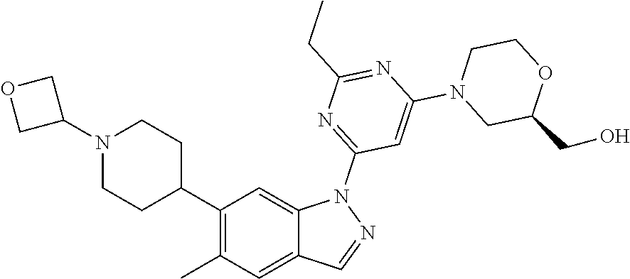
C1(C2CCN(C3COC3)CC2)=C(C)C=C2C(=C1)N(C1=NC(CC)=NC(N3CC(CO)OCC3)=C1)N=C2
